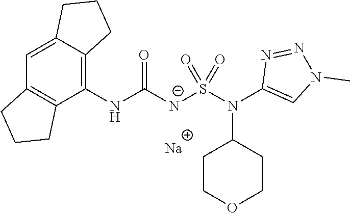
[Na].C1(NC([N-]S(N(C2=CN(C)N=N2)C2CCOCC2)(=O)=O)=O)=C2C(=CC3=C1CCC3)CCC2
